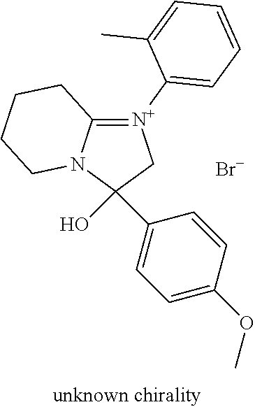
C1(O)(C2=CC=C(OC)C=C2)C[N+](C2=CC=CC=C2C)=C2N1CCCC2.[Br-]
